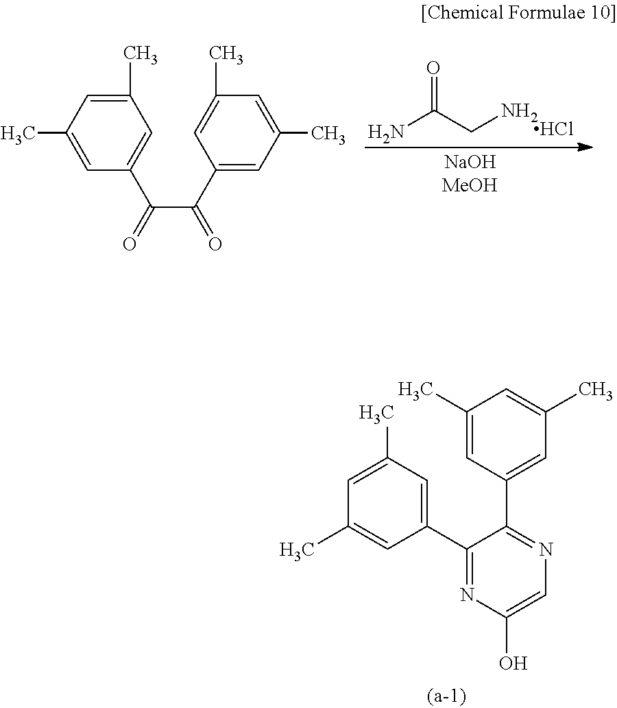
NC(CN)=O.Cl.C1(C)=CC(C)=CC(C(C(C2=CC(C)=CC(C)=C2)=O)=O)=C1.C1(C2=NC(O)=CN=C2C2=CC(C)=CC(C)=C2)=CC(C)=CC(C)=C1
